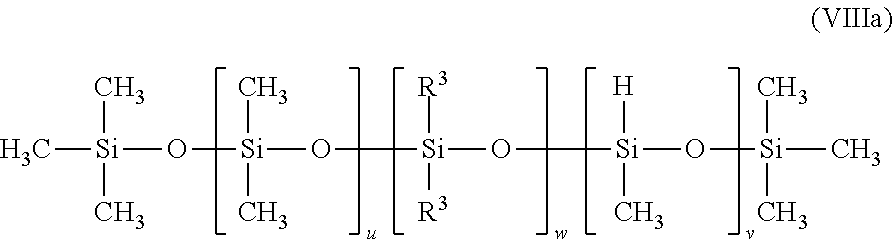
O([Si](C)(C)OC[Si]([R3])([R3])OC[Si]([H])(C)O[Si](C)(C)C)[Si](C)(C)C
